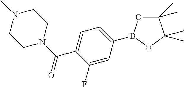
C1=C(F)C(C(N2CCN(C)CC2)=O)=CC=C1B1OC(C)(C)C(C)(C)O1
